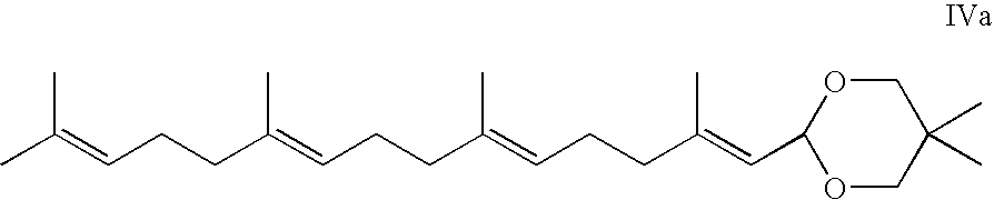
C1(C=C(CCC=C(CCC=C(CCC=C(C)C)C)C)C)OCC(C)(C)CO1
